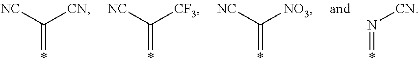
[NC]C([CN])=*.[NC]C([CF3])=*.[NC]C([NO3])=*.N([CN])=*
